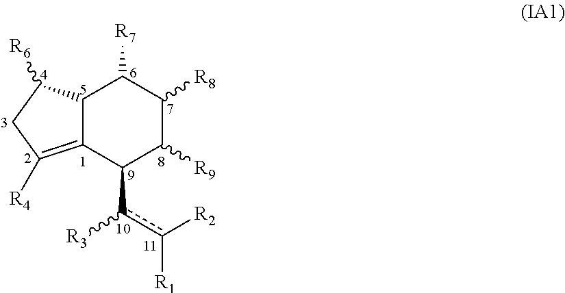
C12C(=C([R4])CC1[R6])C(c([R3])c([R2])[R1])C([R9])C([R8])C2[R7]
